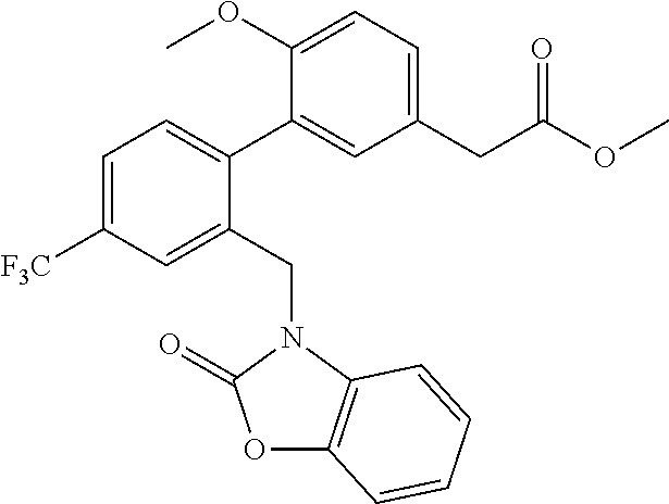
C1(OC)=CC=C(CC(OC)=O)C=C1C1=CC=C([F3C])C=C1CN1C2=C(OC1=O)C=CC=C2
